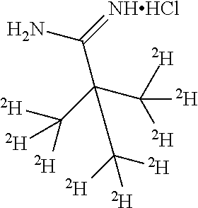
C(C(C([D])([D])[D])(C([D])([D])[D])C([D])([D])[D])(=[NHHCl])N
